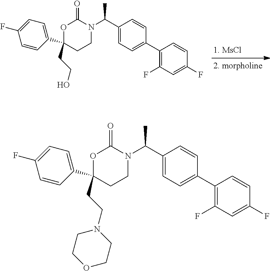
C1(C2=CC=C(F)C=C2)(CCO)CCN(C(C2=CC=C(C3=C(F)C=C(F)C=C3)C=C2)C)C(=O)O1.C1(C2=CC=C(F)C=C2)(CCN2CCOCC2)CCN(C(C2=CC=C(C3=C(F)C=C(F)C=C3)C=C2)C)C(=O)O1
